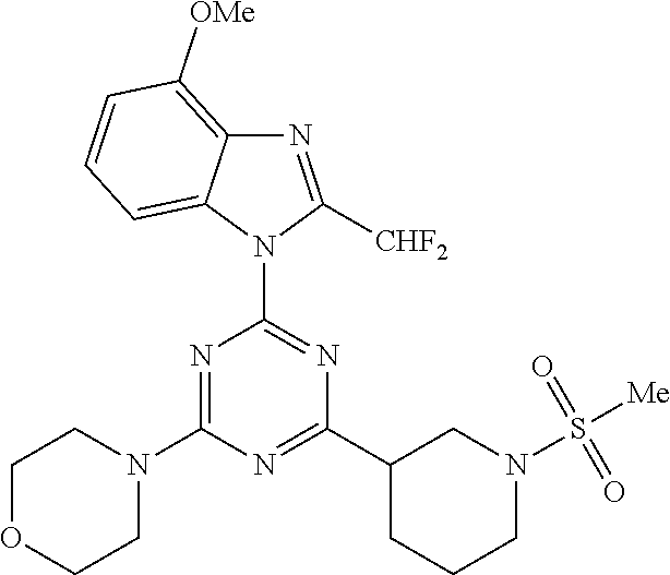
N1=C(N2CCOCC2)N=C(C2CCCN(S([Me])(=O)=O)C2)N=C1N1C([CHF2])=NC2=C([OMe])C=CC=C12
